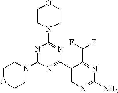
C1OCCN(C2=NC(N3CCOCC3)=NC(C3=CN=C(N)N=C3C(F)F)=N2)C1
